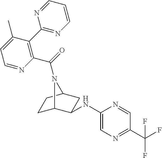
C1C2C(NC3=CN=C(C(F)(F)F)C=N3)CC(C1)N2C(=O)C1=C(C2=NC=CC=N2)C(C)=CC=N1
